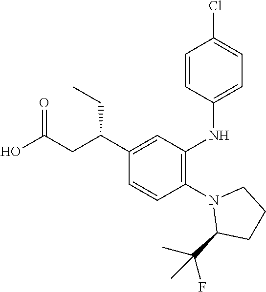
N1(C2=C(NC3=CC=C(Cl)C=C3)C=C(C(CC(O)=O)CC)C=C2)C(C(C)(F)C)CCC1
